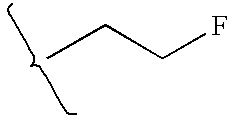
C(CC)F
